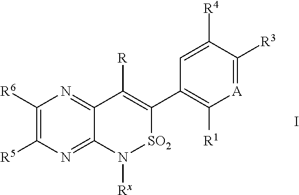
I.[A]1=C([R3])C([R4])=CC(C2=C([R])C3=NC([R6])=C([R5])N=C3N([Rx])[SO2]2)=C1[R1]
